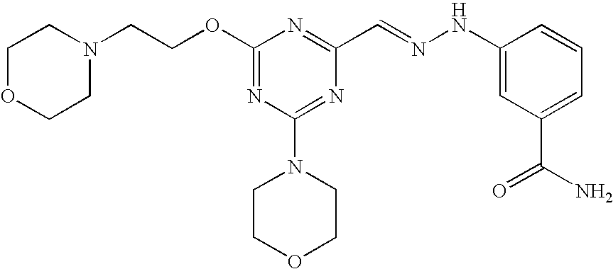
C(COC1=NC(N2CCOCC2)=NC(C=NNC2=CC(C(N)=O)=CC=C2)=N1)N1CCOCC1
